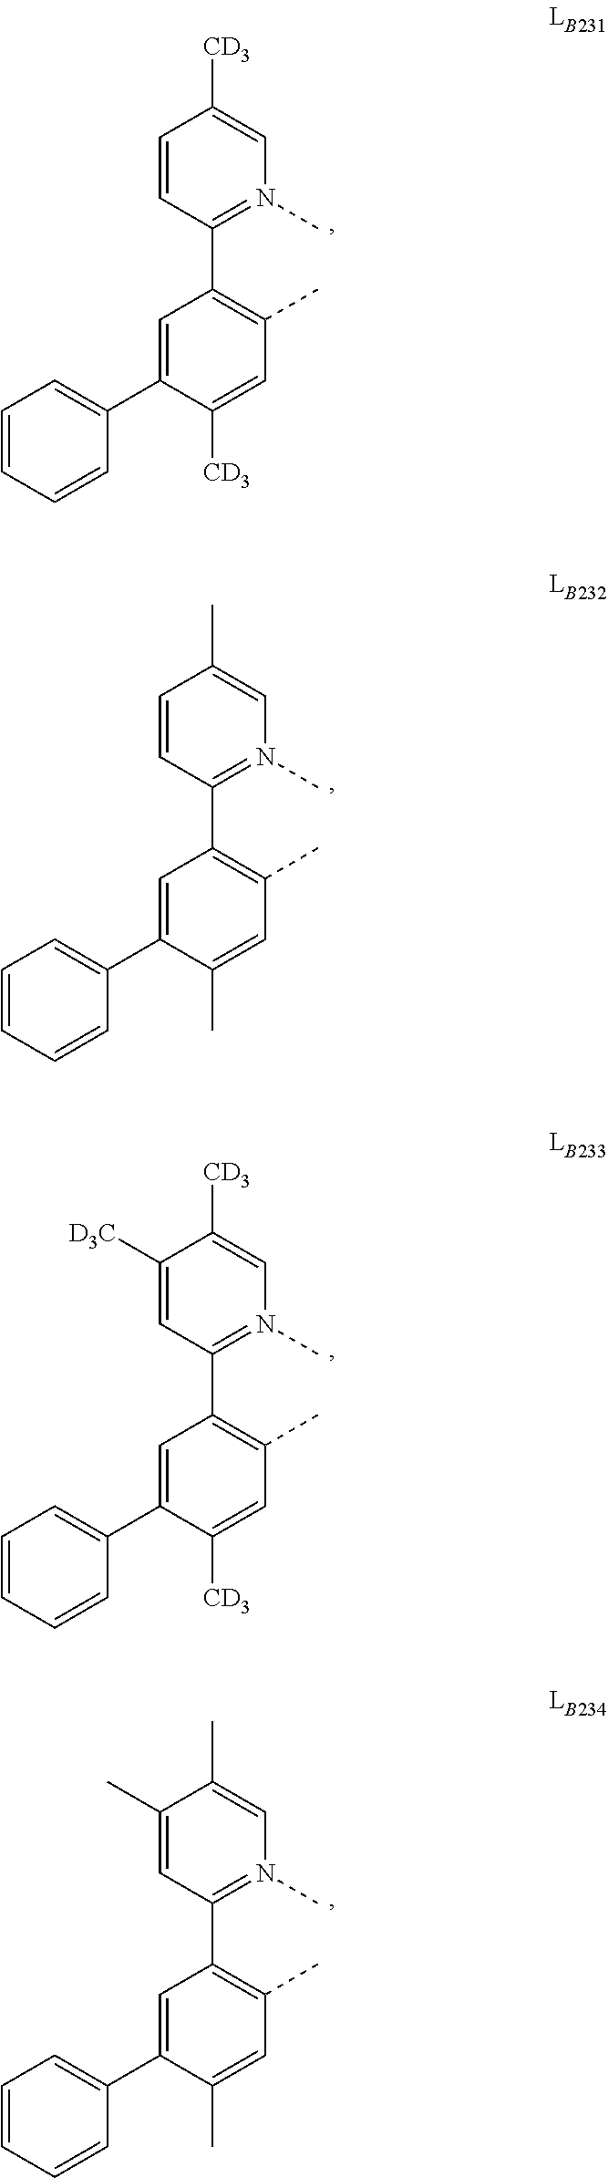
C1(C2=C(C)C=C([CD3])C(C3=CC=CC=C3)=C2)=N(C)C=C([CD3])C=C1.C1(C2=C(C)C=C(C)C(C3=CC=CC=C3)=C2)=N(C)C=C(C)C=C1.C1(C2=C(C)C=C([CD3])C(C3=CC=CC=C3)=C2)=N(C)C=C([CD3])C([D3C])=C1.C1(C2=C(C)C=C(C)C(C3=CC=CC=C3)=C2)=N(C)C=C(C)C(C)=C1
